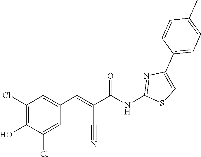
C1=CC(C2=CSC(NC(C(=CC3=CC(Cl)=C(O)C(Cl)=C3)C#N)=O)=N2)=CC=C1C
